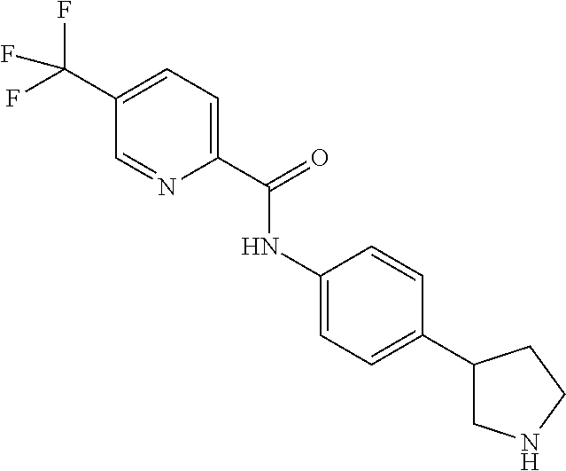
C1(C(F)(F)F)=CC=C(C(=O)NC2=CC=C(C3CNCC3)C=C2)N=C1
